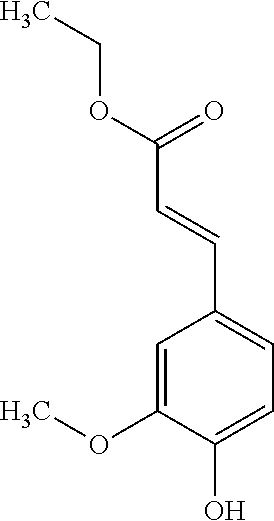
C1=C(OC)C(O)=CC=C1C=CC(OCC)=O
